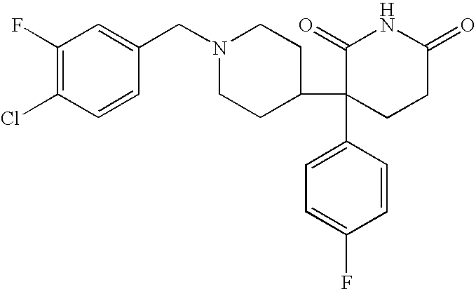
C1=CC(C2(C3CCN(CC4=CC(F)=C(Cl)C=C4)CC3)CCC(=O)NC2=O)=CC=C1F
